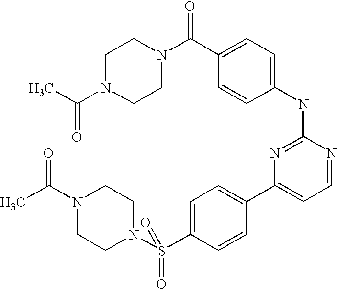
C1N(C(C)=O)CCN(C(C2=CC=C(NC3=NC(C4=CC=C(S(N5CCN(C(C)=O)CC5)(=O)=O)C=C4)=CC=N3)C=C2)=O)C1
